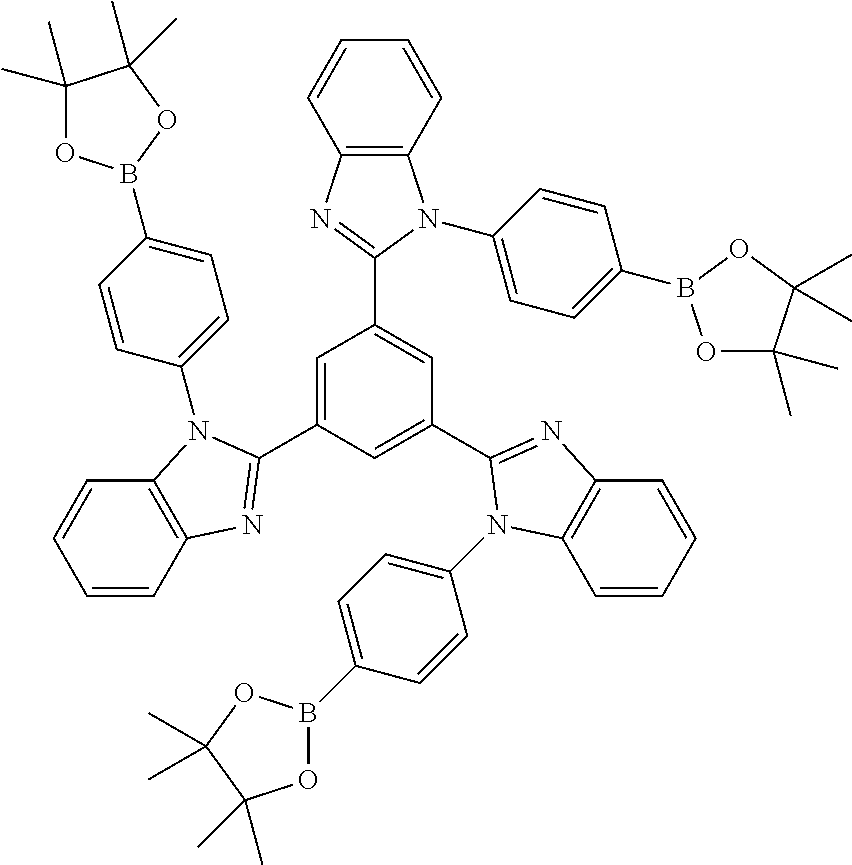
C1=C(C2=NC3=C(C=CC=C3)N2C2=CC=C(B3OC(C)(C)C(C)(C)O3)C=C2)C=C(C2=NC3=C(C=CC=C3)N2C2=CC=C(B3OC(C)(C)C(C)(C)O3)C=C2)C=C1C1=NC2=C(N1C1=CC=C(B3OC(C)(C)C(C)(C)O3)C=C1)C=CC=C2
